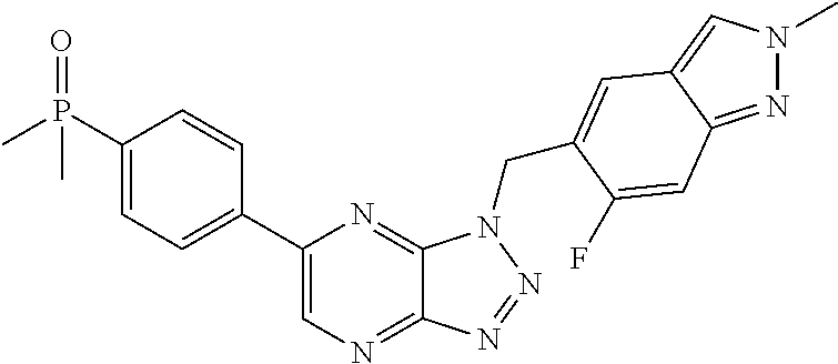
C12=NC=C(C3=CC=C(P(C)(=O)C)C=C3)N=C1N(CC1=CC3=CN(C)N=C3C=C1F)N=N2
